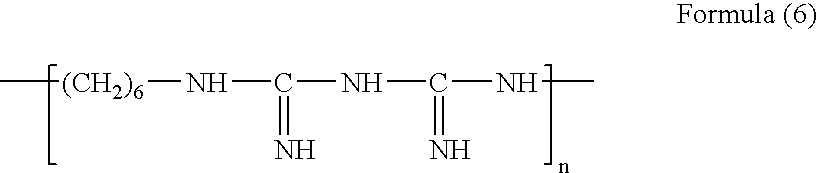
C[(CH2)6]NC(NC(NC)=N)=N
